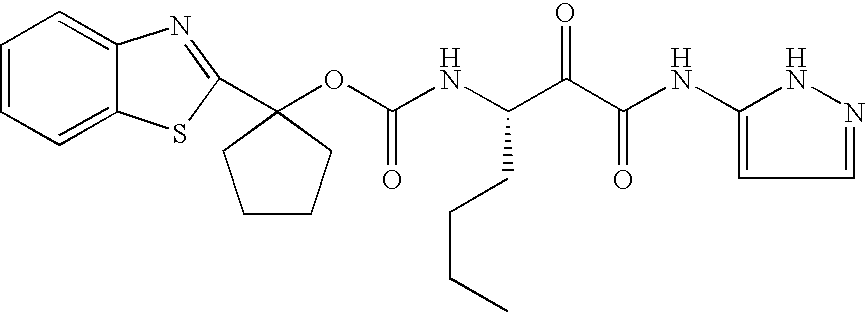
N(C(C(C(NC1=CC=NN1)=O)=O)CCCC)C(OC1(C2=NC3=CC=CC=C3S2)CCCC1)=O
